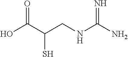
OC(C(CNC(N)=N)S)=O
